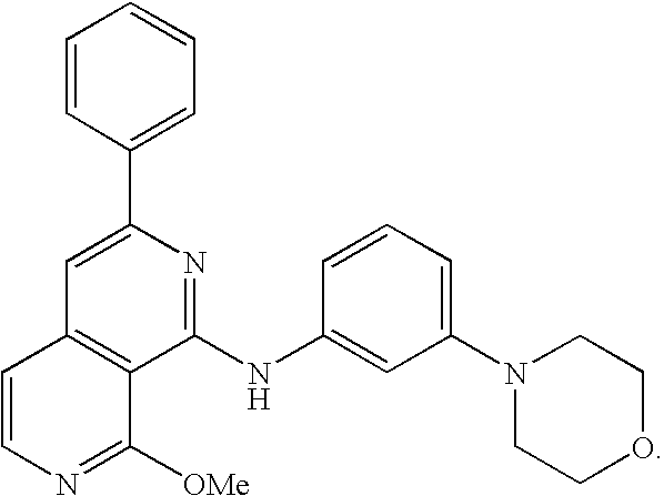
C1=CN=C([OMe])C2=C1C=C(C1=CC=CC=C1)N=C2NC1=CC(N2CCOCC2)=CC=C1
